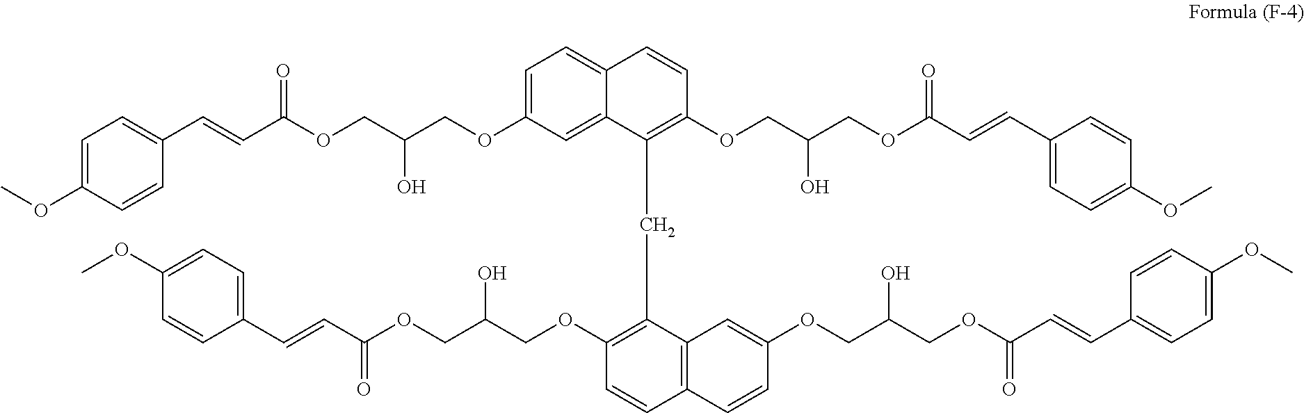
C1=C(OCC(COC(C=CC2=CC=C(OC)C=C2)=O)O)C=C2C(=C1)C=CC(OCC(COC(C=CC1=CC=C(OC)C=C1)=O)O)=C2CC1=C(OCC(COC(C=CC2=CC=C(OC)C=C2)=O)O)C=CC2=C1C=C(OCC(COC(C=CC1=CC=C(OC)C=C1)=O)O)C=C2
